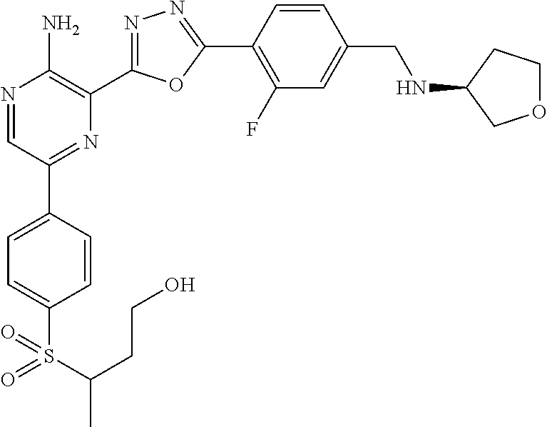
N1=CC(C2=CC=C(S(C(C)CCO)(=O)=O)C=C2)=NC(C2=NN=C(C3=C(F)C=C(CNC4COCC4)C=C3)O2)=C1N
